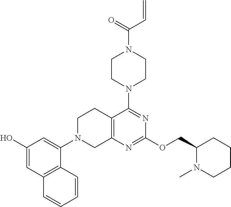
C12=C(N=C(OCC3N(C)CCCC3)N=C1N1CCN(C(C=C)=O)CC1)CN(C1=CC(O)=CC3=C1C=CC=C3)CC2
